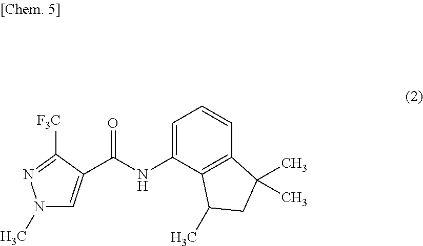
C12=C(C=CC=C1NC(C1=CN(C)N=C1[F3C])=O)C(C)(C)CC2C
